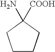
C1CCC(N)([COOH])C1
